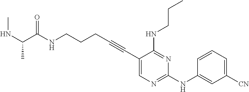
C1(C#CCCCNC(=O)C(NC)C)=CN=C(NC2=CC([CN])=CC=C2)N=C1NCCC
